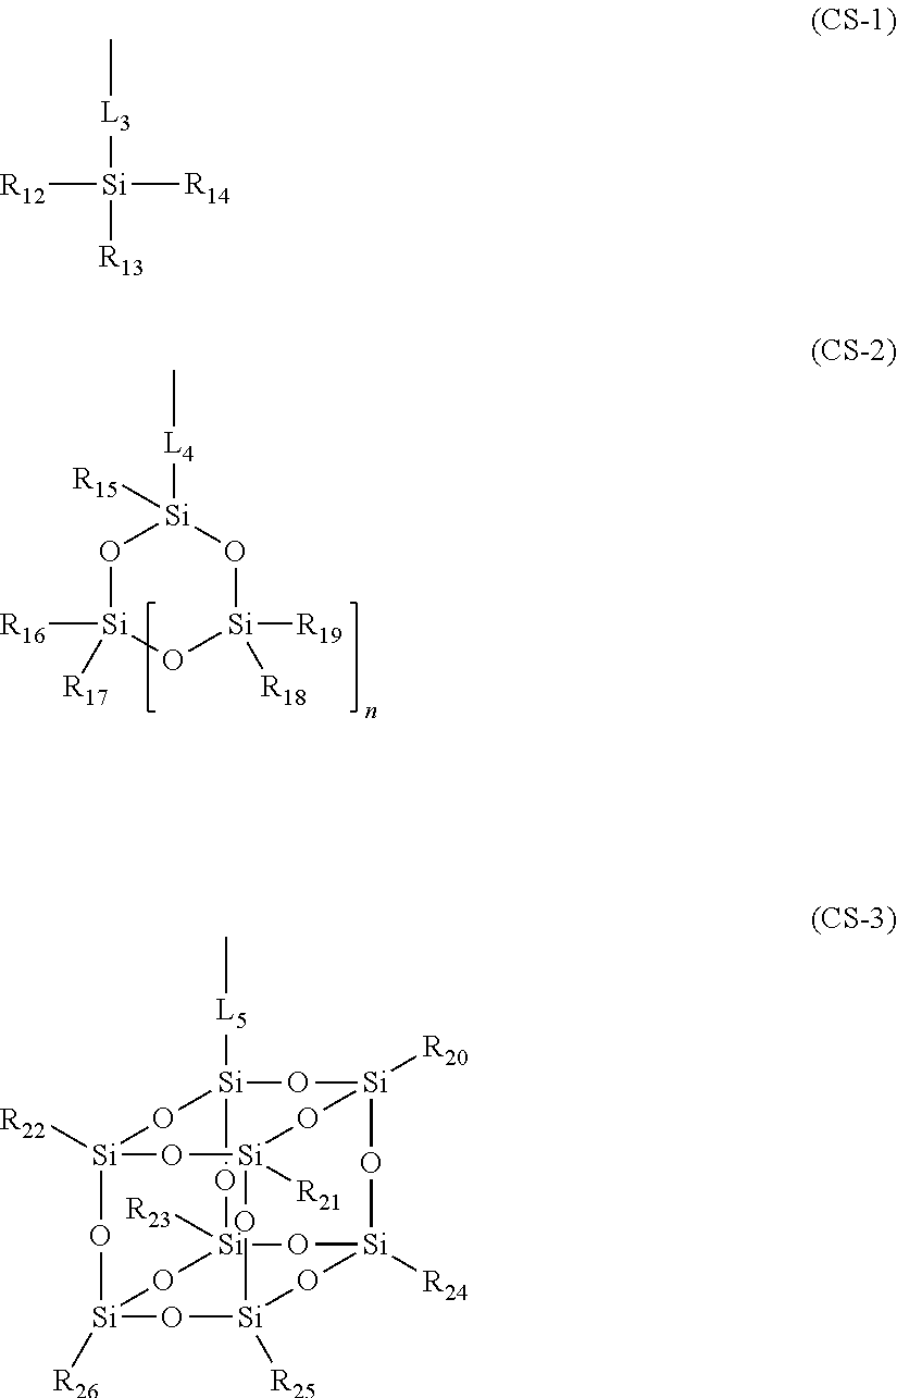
C[L4][Si]1([R15])O[Si]([R16])([R17])O[Si]([R19])([R18])O1.C[L3][Si]([R13])([R14])[R12].[Si]12([L5]C)O[Si]3([R20])O[Si]4([R24])O[Si]([R23])(O1)O[Si]1([R26])O[Si]([R22])(O2)O[Si]([R21])(O[Si]([R25])(O1)O4)O3
